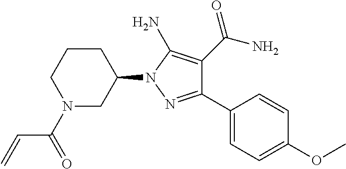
N1(C(=O)C=C)CC(N2N=C(C3=CC=C(OC)C=C3)C(C(N)=O)=C2N)CCC1
